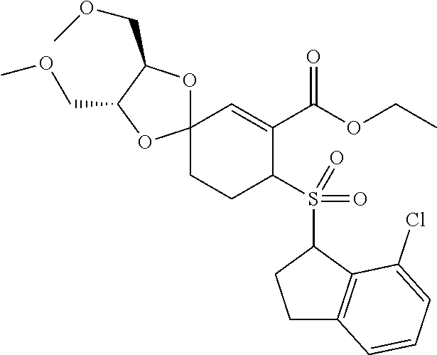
C12(CCC(S(C3CCC4=C3C(Cl)=CC=C4)(=O)=O)C(C(OCC)=O)=C1)OC(COC)C(COC)O2
